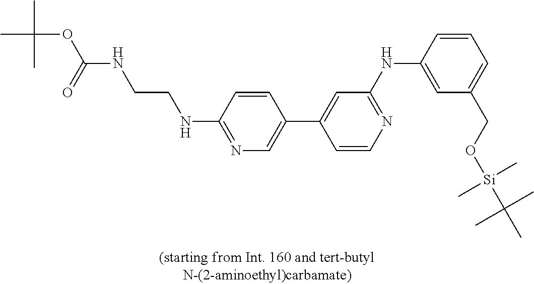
CC(C)(OC(=O)NCCNC1=NC=C(C2=CC(NC3=CC(CO[Si](C)(C)C(C)(C)C)=CC=C3)=NC=C2)C=C1)C
